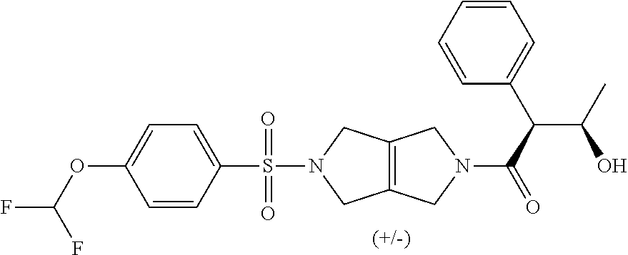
C1=CC(S(N2CC3=C(C2)CN(C(C(C2=CC=CC=C2)C(C)O)=O)C3)(=O)=O)=CC=C1OC(F)F
